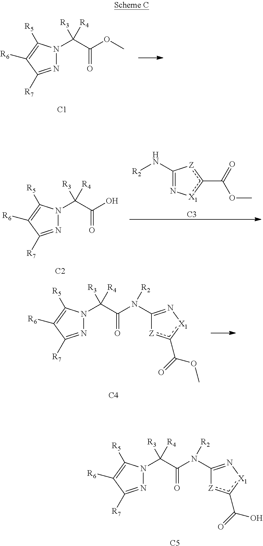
N1=C([R7])C([R6])=C([R5])N1C([R3])(C(=O)N(C1=N[X1]c(C(=O)O)[Z]1)[R2])[R4].[C5].N1=C([R7])C([R6])=C([R5])N1C([R3])(C(=O)OC)[R4].[C1].N1=C([R7])C([R6])=C([R5])N1C([R3])(C(=O)O)[R4].[C2].C1(N[R2])=N[X1]c(C(=O)OC)[Z]1.[C3].N1=C([R7])C([R6])=C([R5])N1C([R3])(C(=O)N(C1=N[X1]c(C(=O)OC)[Z]1)[R2])[R4].[C4]
